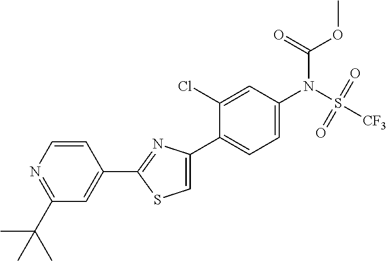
C1(C2=NC(C3=CC=C(N(S([CF3])(=O)=O)C(OC)=O)C=C3Cl)=CS2)=CC(C(C)(C)C)=NC=C1
